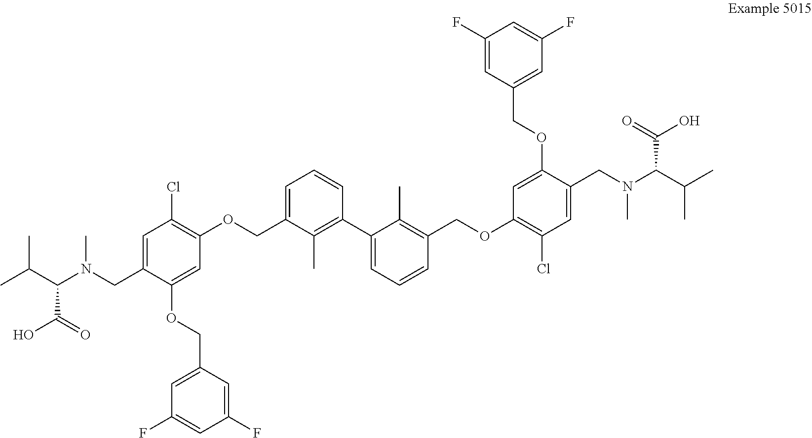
C(C(N(CC1=CC(Cl)=C(OCC2=CC=CC(C3=CC=CC(COC4=C(Cl)C=C(CN(C(C(C)C)C(O)=O)C)C(OCC5=CC(F)=CC(F)=C5)=C4)=C3C)=C2C)C=C1OCC1=CC(F)=CC(F)=C1)C)C(O)=O)(C)C
